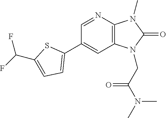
C1(C2=CC=C(C(F)F)S2)=CC2=C(N=C1)N(C)C(=O)N2CC(N(C)C)=O
